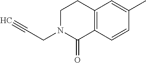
C1CN(CC#C)C(=O)C2=C1C=C(C)C=C2
